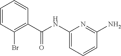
C(NC1=CC=CC(N)=N1)(=O)C1=C(Br)C=CC=C1
